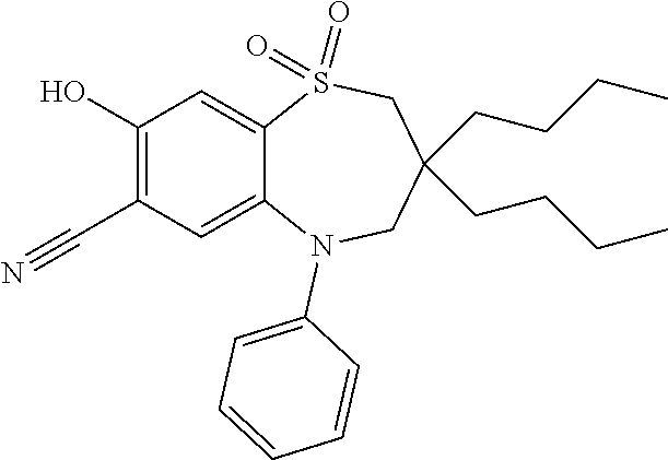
OC1=C(C#N)C=C2C(=C1)S(=O)(=O)CC(CCCC)(CCCC)CN2C1=CC=CC=C1
